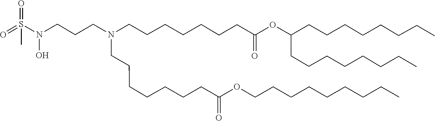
C(CC)CCCCCCOC(CCCCCCCN(CCCN(O)S(=O)(=O)C)CCCCCCCC(=O)OC(CCCCCCCC)CCCCCCCC)=O
